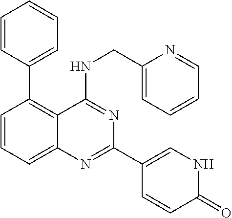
C1=CC=CC=C1C1=C2C(=CC=C1)N=C(C1=CNC(=O)C=C1)N=C2NCC1=CC=CC=N1
